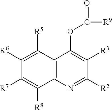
C1([R6])=C([R5])C2=C(C([R8])=C1[R7])N=C([R2])C([R3])=C2OC([R9])=O
